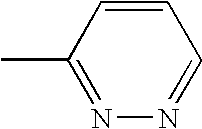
CC1=NN=CC=C1
